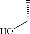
C(C)O
